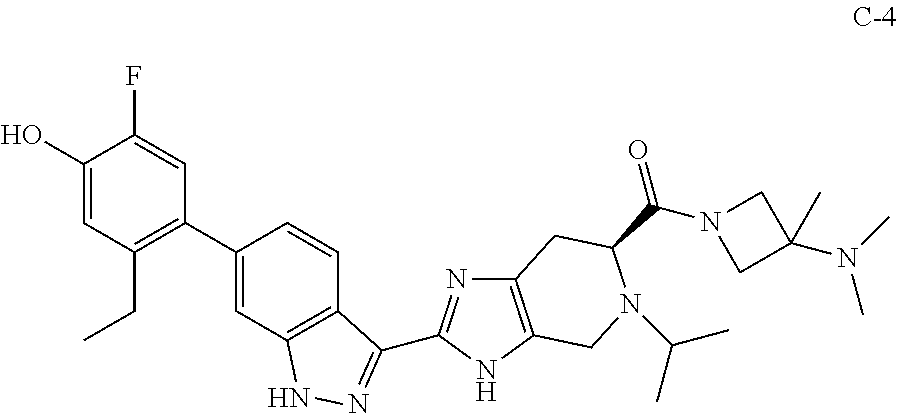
C1(O)=CC(CC)=C(C2=CC3=C(C=C2)C(C2=NC4=C(N2)CN(C(C)C)C(C(N2CC(N(C)C)(C)C2)=O)C4)=NN3)C=C1F
